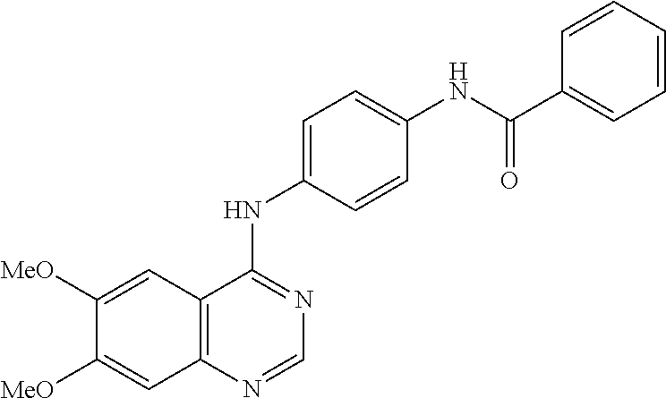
C1([OMe])=CC2=C(C=C1[OMe])N=CN=C2NC1=CC=C(NC(C2=CC=CC=C2)=O)C=C1
